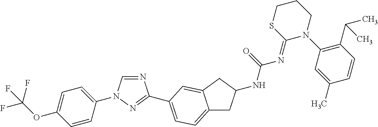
C1=CC(N2C=NC(C3=CC=C4CC(NC(=O)N=C5N(C6=C(C(C)C)C=CC(C)=C6)CCCS5)CC4=C3)=N2)=CC=C1OC(F)(F)F
